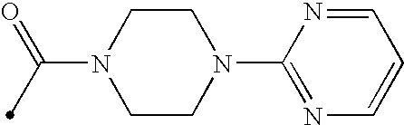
C1CN(C(=O)C)CCN1C1=NC=CC=N1
